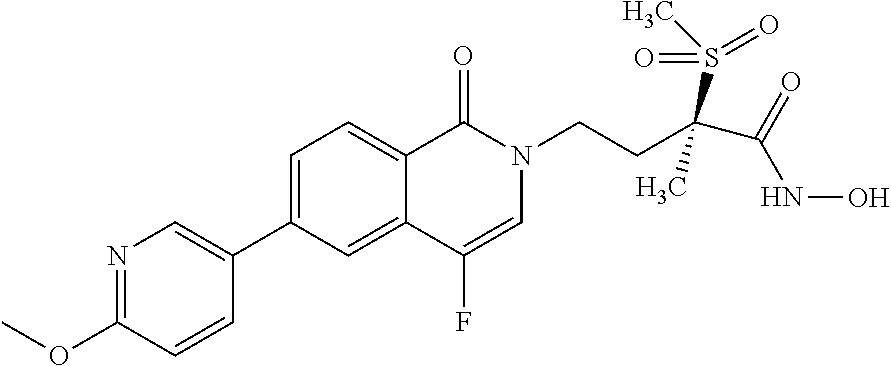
N1=C(OC)C=CC(C2=CC=C3C(=C2)C(F)=CN(CCC(C(=O)NO)(S(C)(=O)=O)C)C3=O)=C1
